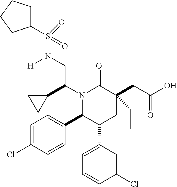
C1=C(Cl)C=CC(C2C(C3=CC=CC(Cl)=C3)CC(CC(O)=O)(CC)C(=O)N2C(C2CC2)CN(S(C2CCCC2)(=O)=O)[H])=C1
